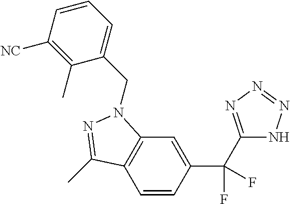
C1=CC(C(F)(C2=NN=NN2)F)=CC2=C1C(C)=NN2CC1=CC=CC([NC])=C1C
